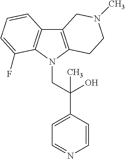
C12=C(N(CC(C3=CC=NC=C3)(O)C)C3=C1C=CC=C3F)CCN(C)C2
